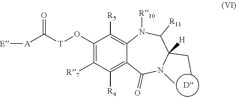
[D].[E][A]C([T]OC1=C([R7])C([R4])=C2C(=C1[R5])N([R10])C([R11])C(CC)([H])N(C)C2=O)=O
